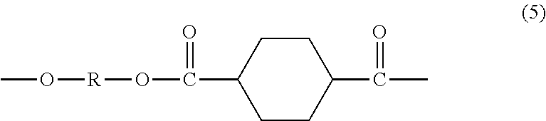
C1C(C(O[R]OC)=O)CCC(C(C)=O)C1
